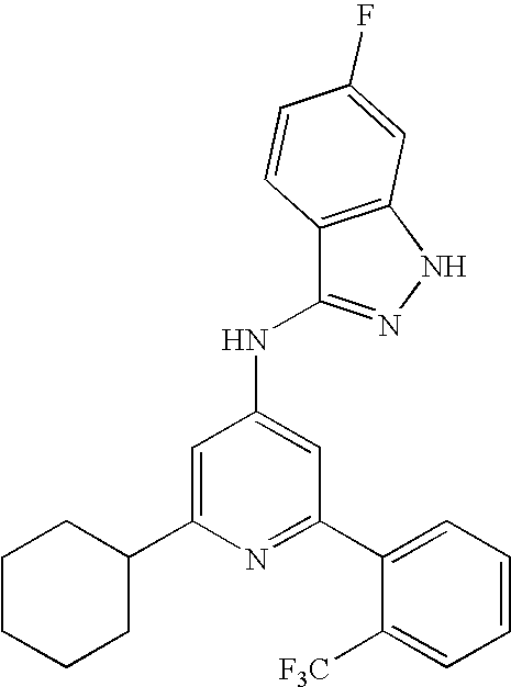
N1=C(C2=CC=CC=C2[F3C])C=C(NC2=NNC3=C2C=CC(F)=C3)C=C1C1CCCCC1
